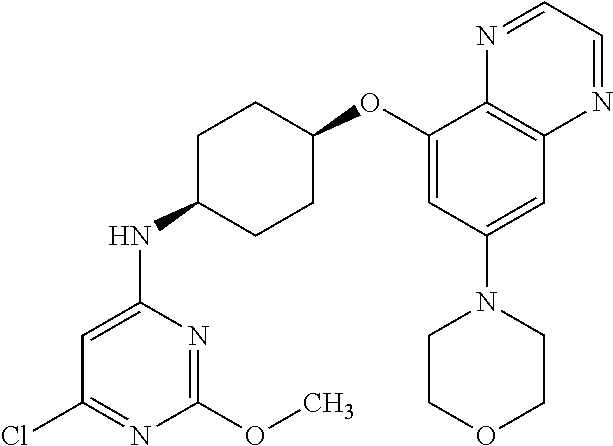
C1(OC)=NC(NC2CCC(OC3=CC(N4CCOCC4)=CC4=C3N=CC=N4)CC2)=CC(Cl)=N1
